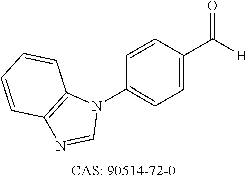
N1(C2=CC=C(C([H])=O)C=C2)C2=C(N=C1)C=CC=C2
